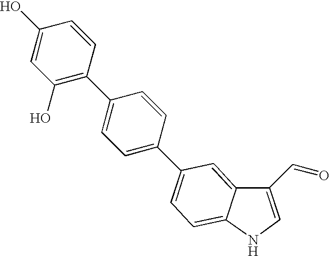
C1=C(O)C=CC(C2=CC=C(C3=CC=C4C(=C3)C(C=O)=CN4)C=C2)=C1O
